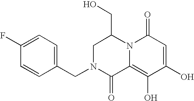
C1N(CC2=CC=C(F)C=C2)C(=O)C2=C(O)C(O)=CC(=O)N2C1CO
